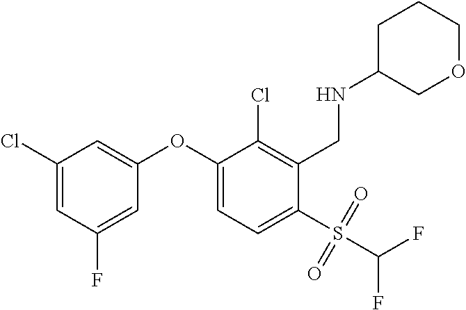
C1(OC2=CC=C(S(C(F)F)(=O)=O)C(CNC3COCCC3)=C2Cl)=CC(Cl)=CC(F)=C1
